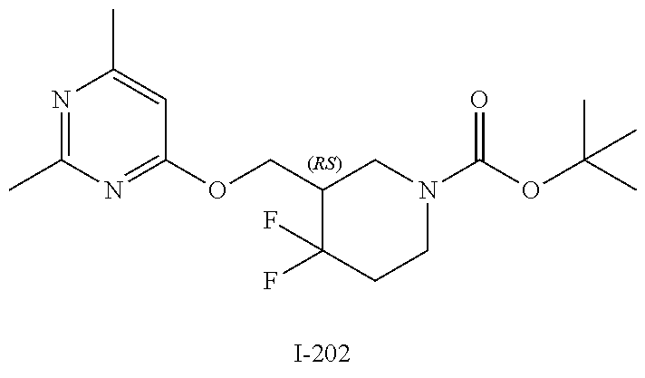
N1=C(C)N=C(OCC2C(F)(F)CCN(C(OC(C)(C)C)=O)C2)C=C1C
